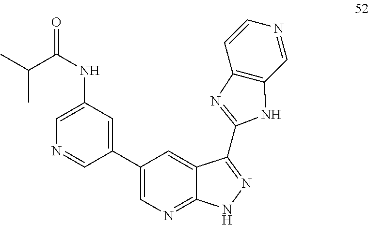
C1(NC(=O)C(C)C)=CN=CC(C2=CN=C3C(=C2)C(C2=NC4=C(C=NC=C4)N2)=NN3)=C1
